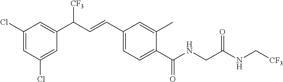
C1(Cl)=CC(Cl)=CC(C(C=CC2=CC=C(C(NCC(NC[CF3])=O)=O)C(C)=C2)[CF3])=C1
